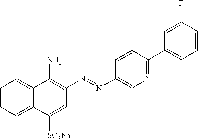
C1=CC=C2C(=C1)C(N)=C(N=NC1=CN=C(C3=C(C)C=CC(F)=C3)C=C1)C=C2[SO3Na]
